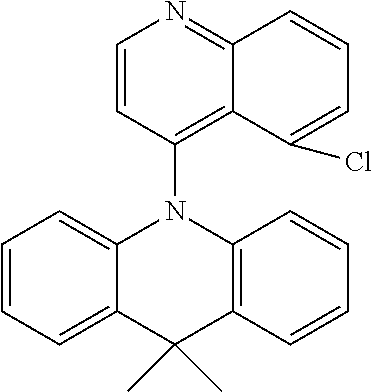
C1=CC=C2C(=C1)N(C1=C3C(=NC=C1)C=CC=C3Cl)C1=C(C2(C)C)C=CC=C1
